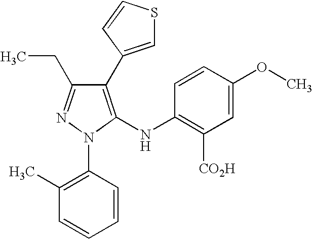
C1(C2=CSC=C2)=C(NC2=C([CO2H])C=C(OC)C=C2)N(C2=C(C)C=CC=C2)N=C1CC
